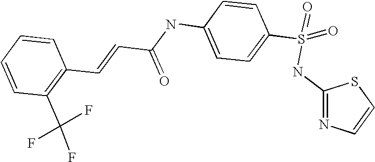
C(=CC(NC1=CC=C(S(NC2=NC=CS2)(=O)=O)C=C1)=O)C1=C(C(F)(F)F)C=CC=C1
